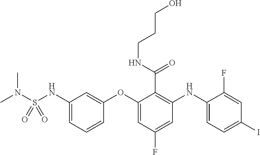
CN(S(NC1=CC=CC(OC2=CC(F)=CC(NC3=CC=C(I)C=C3F)=C2C(=O)NCCCO)=C1)(=O)=O)C
